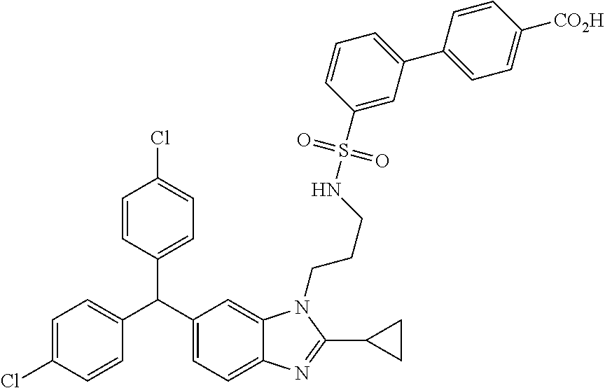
C1=C(Cl)C=CC(C(C2=CC=C3C(=C2)N(CCCNS(C2=CC(C4=CC=C([CO2H])C=C4)=CC=C2)(=O)=O)C(C2CC2)=N3)C2=CC=C(Cl)C=C2)=C1
